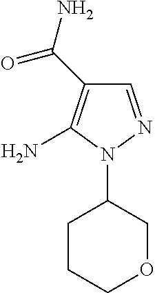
C1(N2N=CC(C(N)=O)=C2N)CCCOC1
